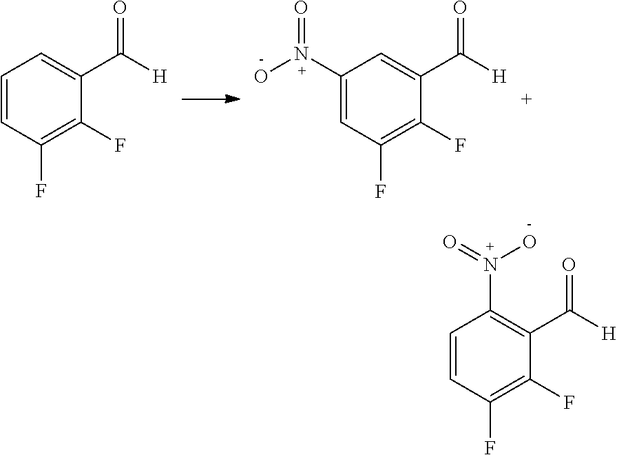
C1=CC(F)=C(F)C(C([H])=O)=C1.C1(N(O)=O)=CC(F)=C(F)C(C([H])=O)=C1.C1=CC(F)=C(F)C(C([H])=O)=C1N(O)=O
